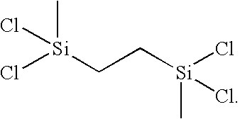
Cl[Si](CC[Si](Cl)(C)Cl)(C)Cl
